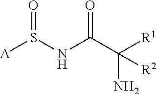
O=S(NC(C([R1])(N)[R2])=O)[A]
